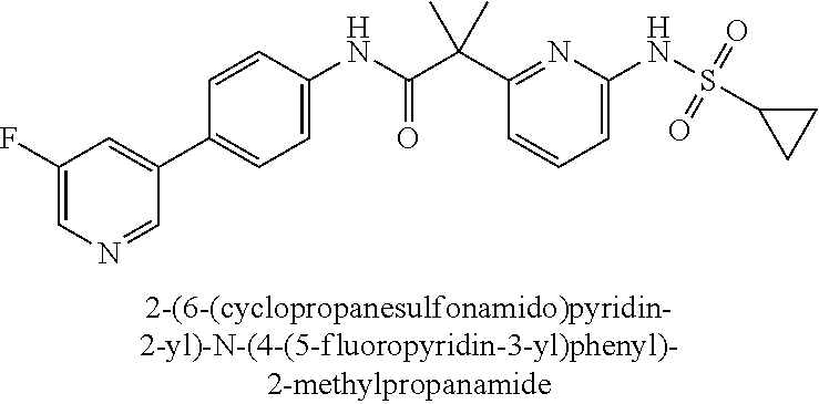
C1=C(NS(=O)(=O)C2CC2)N=C(C(C(NC2=CC=C(C3=CC(F)=CN=C3)C=C2)=O)(C)C)C=C1
